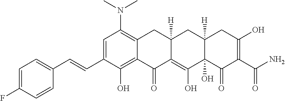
C1=C(C=CC2=CC=C(F)C=C2)C(O)=C2C(=C1N(C)C)CC1([H])C(=C(O)C3(O)C([H])(C1)CC(O)=C(C(N)=O)C3=O)C2=O
